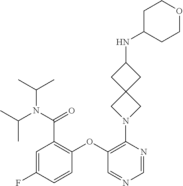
C1(OC2=C(C(N(C(C)C)C(C)C)=O)C=C(F)C=C2)=C(N2CC3(C2)CC(NC2CCOCC2)C3)N=CN=C1
